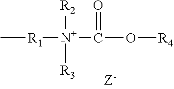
C[R1][N+]([R2])([R3])C(=O)O[R4]
